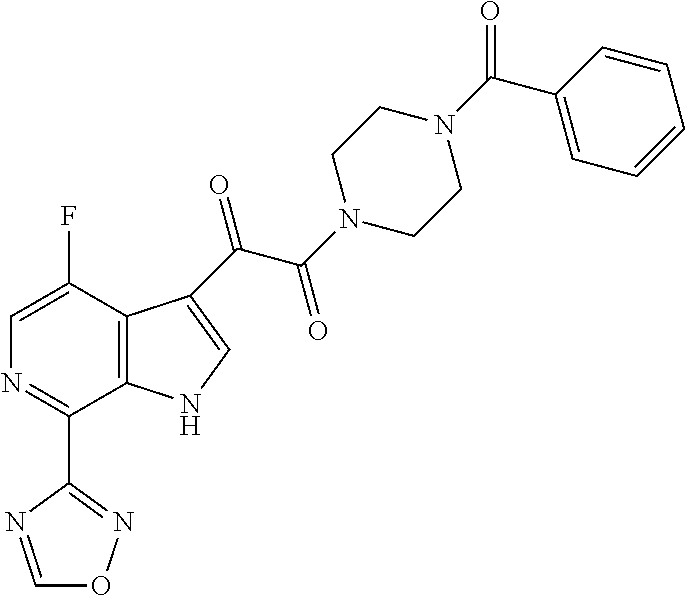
N1C=C(C(=O)C(N2CCN(C(C3=CC=CC=C3)=O)CC2)=O)C2=C1C(C1=NOC=N1)=NC=C2F
